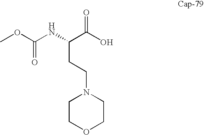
COC(NC(C(O)=O)CCN1CCOCC1)=O
